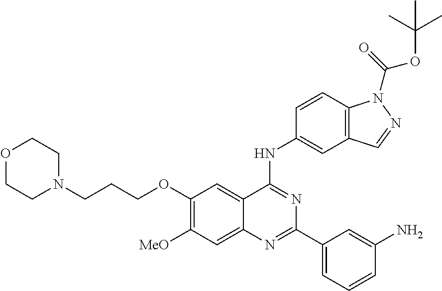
C1(OCCCN2CCOCC2)=C([MeO])C=C2C(=C1)C(NC1=CC3=C(C=C1)N(C(=O)OC(C)(C)C)N=C3)=NC(C1=CC=CC(N)=C1)=N2
